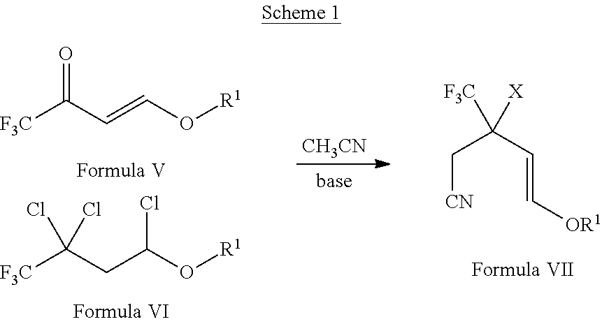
[CH3CN].[base].[OR1]C=CC(C[CN])([X])[F3C].C(=CO[R1])C(=O)[F3C].C(CC(Cl)O[R1])(Cl)(Cl)[F3C]
